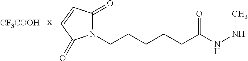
C1(=O)N(CCCCCC(NNC)=O)C(=O)C=C1.[CF3COOH].[x]
